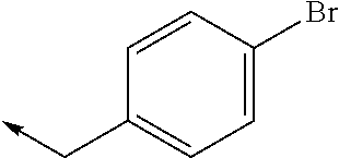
C1=C(Br)C=CC(C->C)=C1
